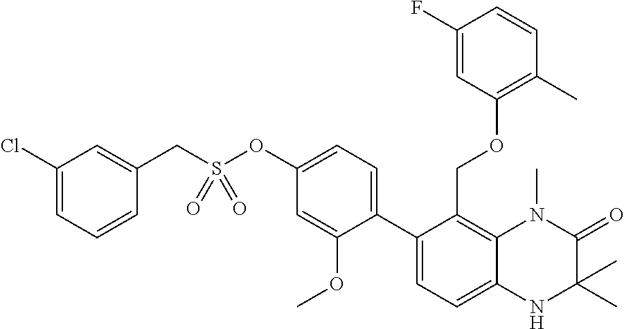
C12=C(COC3=C(C)C=CC(F)=C3)C(C3=CC=C(OS(CC4=CC(Cl)=CC=C4)(=O)=O)C=C3OC)=CC=C1NC(C)(C)C(=O)N2C
